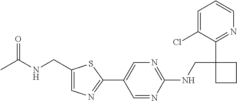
C1(NCC2(C3=NC=CC=C3Cl)CCC2)=NC=C(C2=NC=C(CNC(C)=O)S2)C=N1
